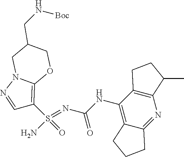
C(NC1=C2C(=NC3=C1CCC3C)CCC2)(N=S(N)(=O)C1=C2N(N=C1)CC(CN[Boc])CO2)=O
